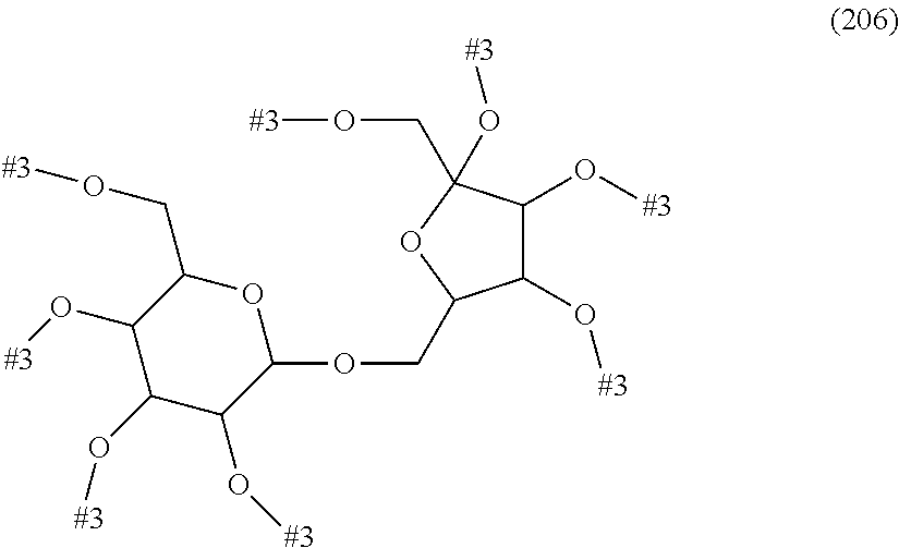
O1C(CO[#3])C(O[#3])C(O[#3])C(O[#3])C1OCC1C(O[#3])C(O[#3])C(CO[#3])(O[#3])O1
